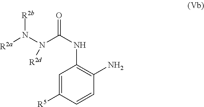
C1=C([R5])C=CC(N)=C1NC(=O)N(N([R2a])[R2b])[R2d]
